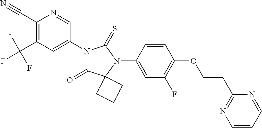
C1(C#N)=C(C(F)(F)F)C=C(N2C(=O)C3(N(C4=CC(F)=C(OCCC5=NC=CC=N5)C=C4)C2=S)CCC3)C=N1
